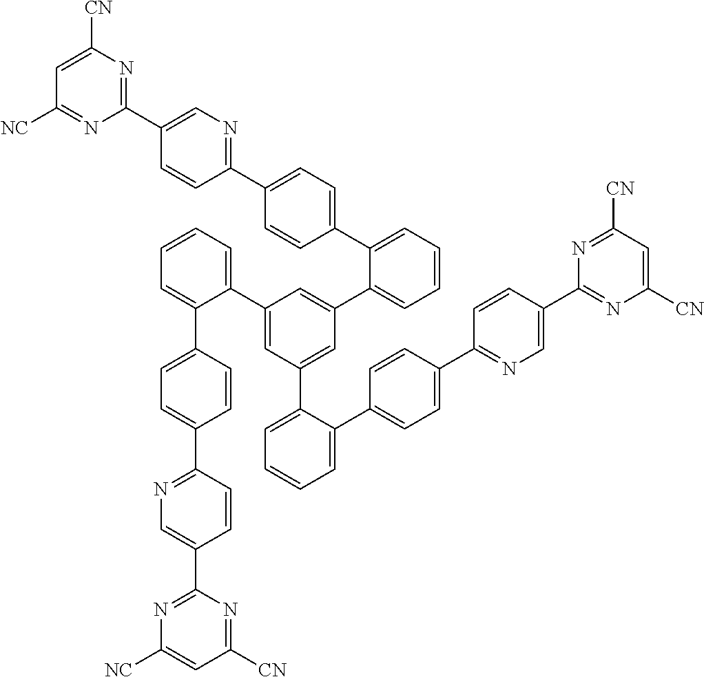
C1(C2=CC(C3=CC=CC=C3C3=CC=C(C4=NC=C(C5=NC([CN])=CC([CN])=N5)C=C4)C=C3)=CC(C3=CC=CC=C3C3=CC=C(C4=NC=C(C5=NC([CN])=CC([NC])=N5)C=C4)C=C3)=C2)=CC=CC=C1C1=CC=C(C2=NC=C(C3=NC([NC])=CC([CN])=N3)C=C2)C=C1
